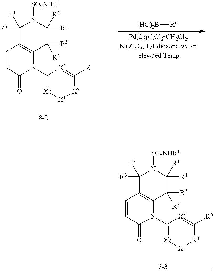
C1([R3])([R3])C2=C(C([R5])([R5])C([R4])([R4])N1[SO2NHR1])N(C1=[X2][X1][X3]C([Z])=[X5]1)C(=O)C=C2.[(HO)2B][R6].C1([R3])([R3])C2=C(C([R5])([R5])C([R4])([R4])N1[SO2NHR1])N(C1=[X2][X1][X3]C([R6])=[X5]1)C(=O)C=C2
